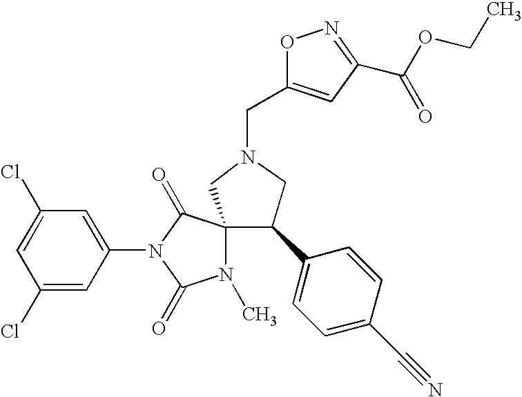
ClC1=CC(Cl)=CC(N2C(=O)C3(N(C)C2=O)CN(CC2=CC(C(OCC)=O)=NO2)CC3C2=CC=C(C#N)C=C2)=C1
